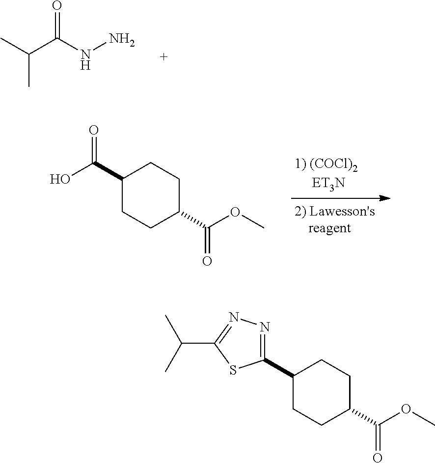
CC(C(NN)=O)C.C1(C(O)=O)CCC(C(OC)=O)CC1.C1(C2=NN=C(C(C)C)S2)CCC(C(OC)=O)CC1
